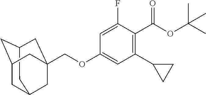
C12CC3CC(C1)CC(COC1=CC(C4CC4)=C(C(OC(C)(C)C)=O)C(F)=C1)(C3)C2
